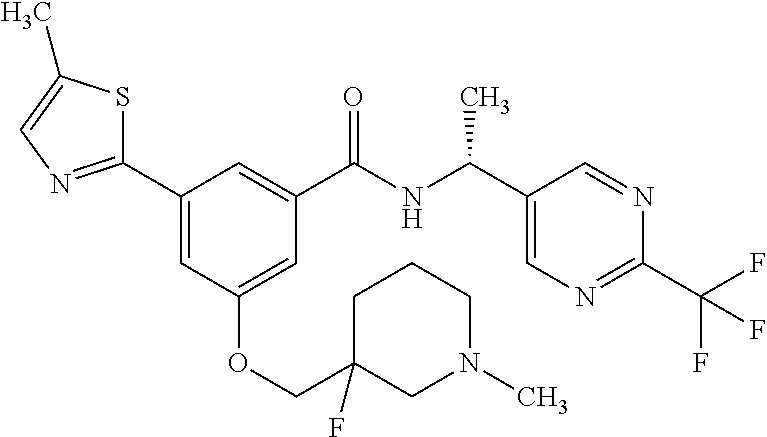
C1(C2=NC=C(C)S2)=CC(OCC2(F)CN(C)CCC2)=CC(C(NC(C2=CN=C(C(F)(F)F)N=C2)C)=O)=C1
